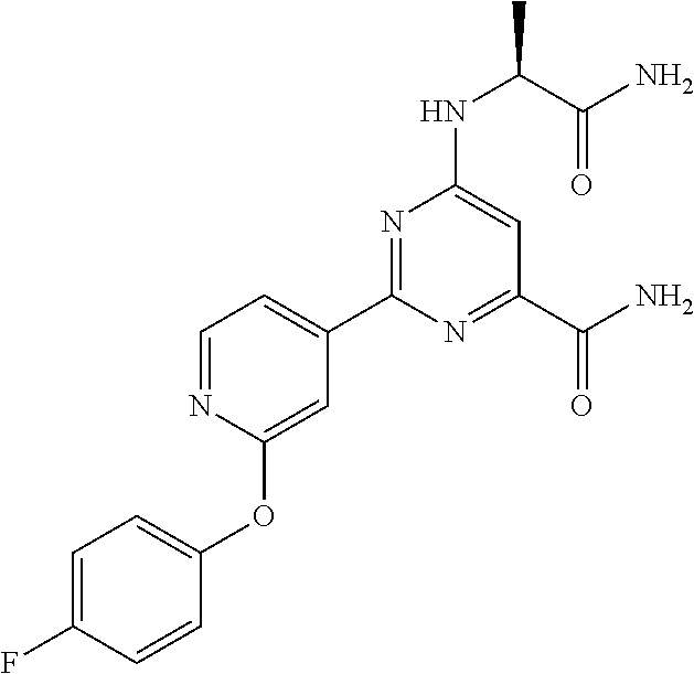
C1(C2=NC(NC(C(=O)N)C)=CC(C(N)=O)=N2)=CC=NC(OC2=CC=C(F)C=C2)=C1
